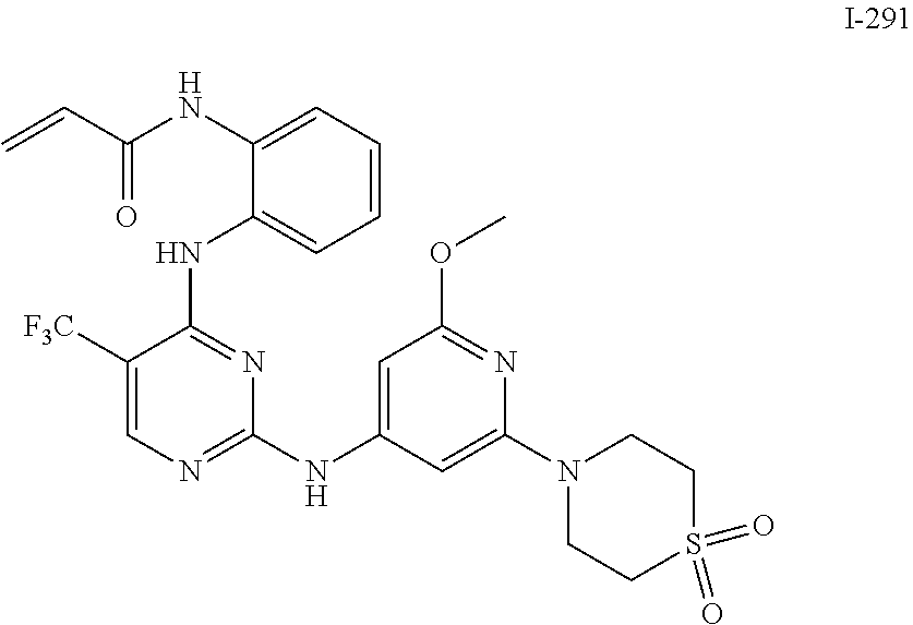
C1([F3C])=CN=C([N H]C2=CC(OC)=NC(N3CCS(=O)(=O)CC3)=C2)N=C1NC1=CC=CC=C1NC(C=C)=O
